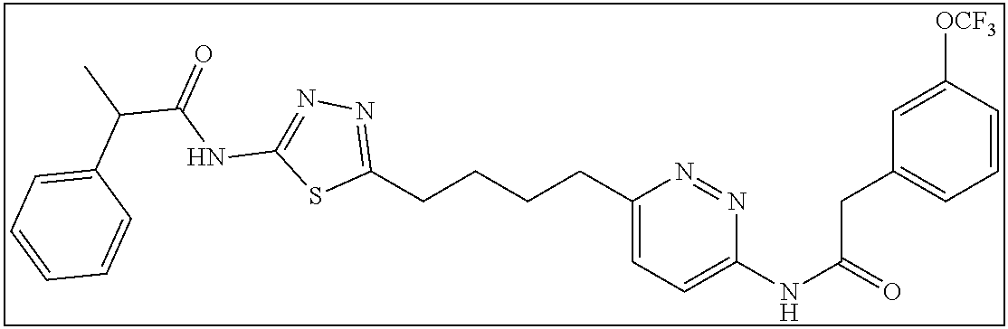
C1=C([OCF3])C=CC=C1CC(NC1=CC=C(CCCCC2=NN=C(NC(C(C)C3=CC=CC=C3)=O)S2)N=N1)=O
